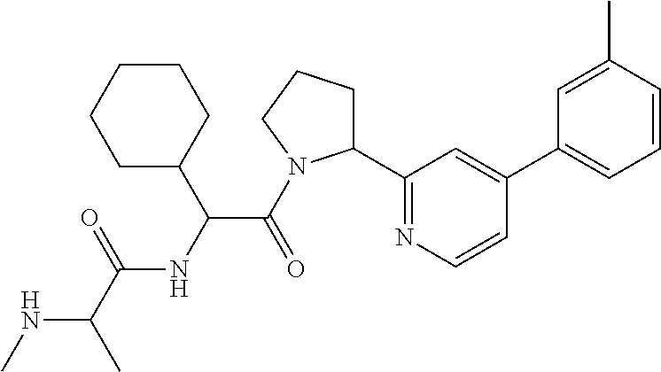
N(C(C)C(=O)NC(C(=O)N1C(C2=NC=CC(C3=CC=CC(C)=C3)=C2)CCC1)C1CCCCC1)C
